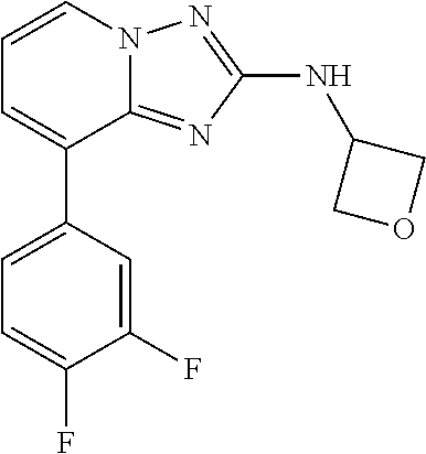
C1=C(C2=CC=CN3C2=NC(NC2COC2)=N3)C=C(F)C(F)=C1
